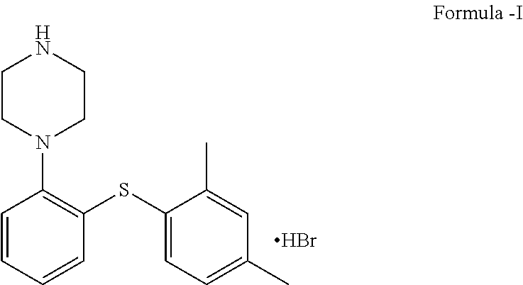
C1=CC=CC(SC2=CC=C(C)C=C2C)=C1N1CCNCC1.Br
